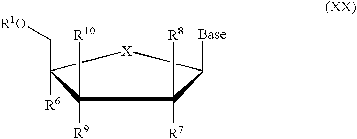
C1([R9])([R10])C(C[R1O])([R6])[X]C([Base])C1([R8])[R7]
